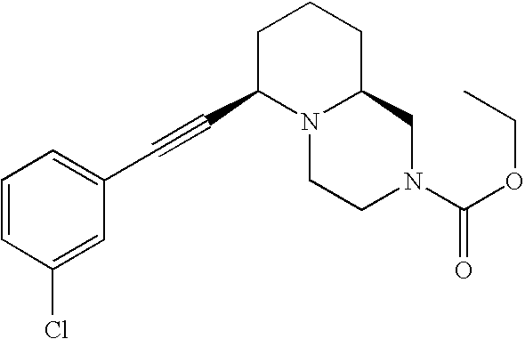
C1=CC(Cl)=CC(C#CC2N3C(CCC2)CN(C(OCC)=O)CC3)=C1
